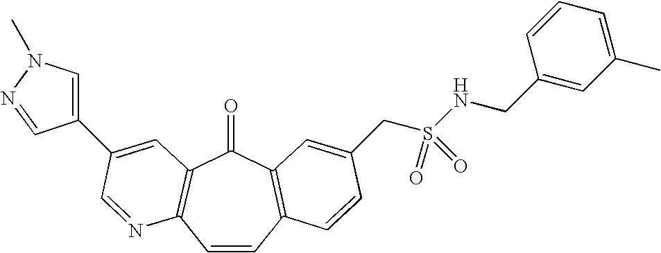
C1=CC2=C(C(=O)C3=C1N=CC(C1=CN(C)N=C1)=C3)C=C(CS(NCC1=CC(C)=CC=C1)(=O)=O)C=C2
